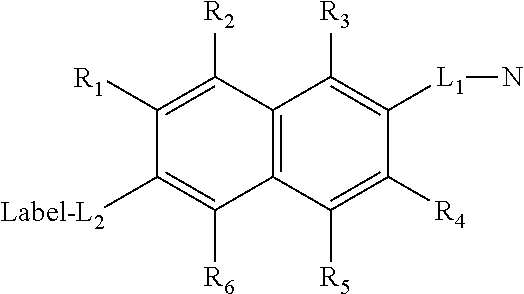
C1([Label-L2])=C([R6])C2=C(C([R2])=C1[R1])C([R3])=C([L1]N)C([R4])=C2[R5]
